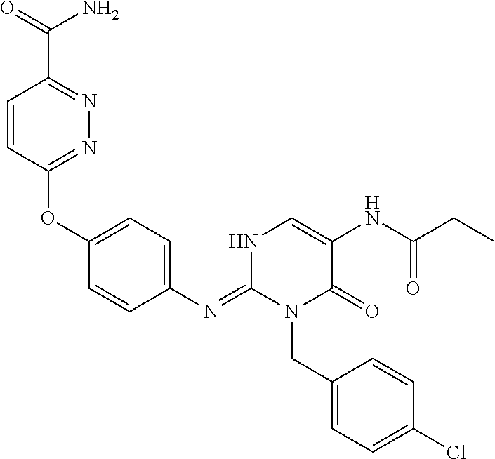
C1(OC2=NN=C(C(=O)N)C=C2)=CC=C(N=C2N(CC3=CC=C(Cl)C=C3)C(=O)C(NC(CC)=O)=CN2)C=C1
